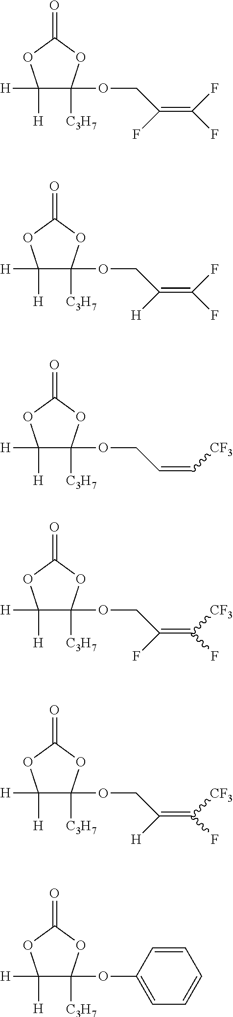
C1([H])([H])C(OCC(=C(F)F)F)([C3H7])OC(=O)O1.C1([H])([H])C(OCC(=C(F)F)[H])([C3H7])OC(=O)O1.C1([H])([H])C(OCC=C[CF3])([C3H7])OC(=O)O1.C1([H])([H])C(OCC(=C([CF3])F)F)([C3H7])OC(=O)O1.C1([H])([H])C(OCC(=C([CF3])F)[H])([C3H7])OC(=O)O1.C1([H])([H])C(OC2=CC=CC=C2)([C3H7])OC(=O)O1
